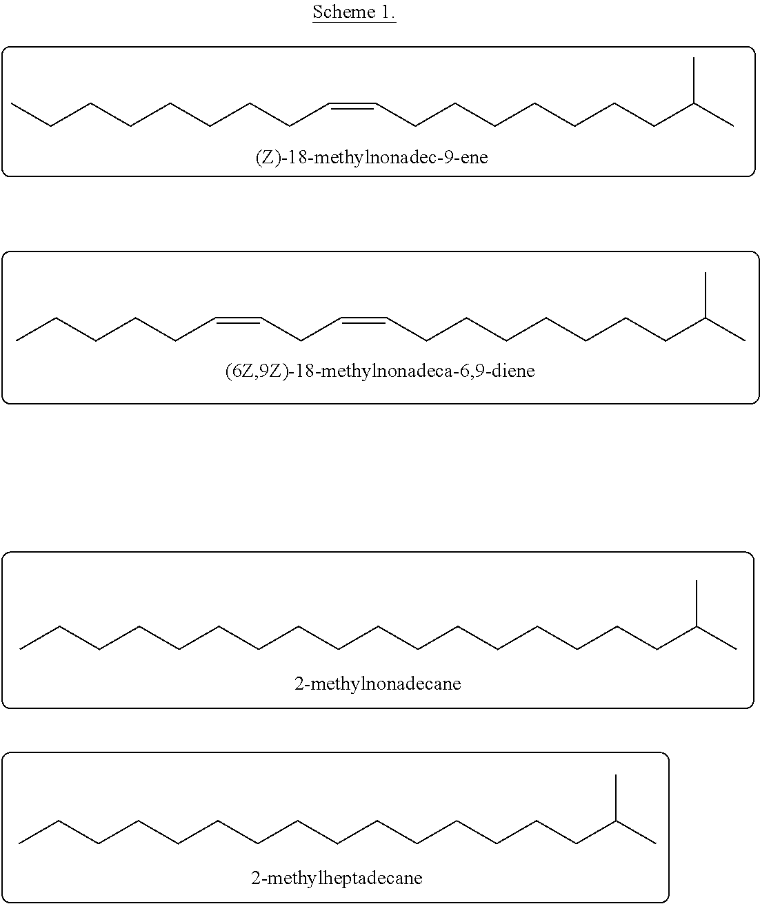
CCCCCCCCC=CCCCCCCCC(C)C.CCCCCC=CCC=CCCCCCCCC(C)C.CCCCCCCCCCCCCCCCCC(C)C.CCCCCCCCCCCCCCCC(C)C
